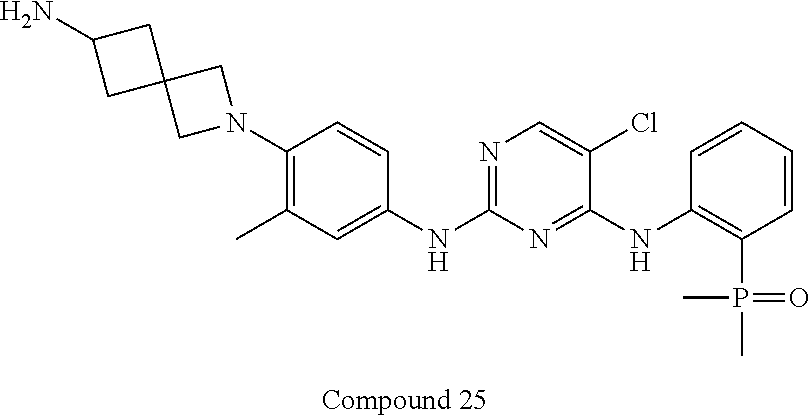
C1C2(CN(C3=C(C)C=C(NC4=NC=C(Cl)C(NC5=C(P(=O)(C)C)C=CC=C5)=N4)C=C3)C2)CC1N
